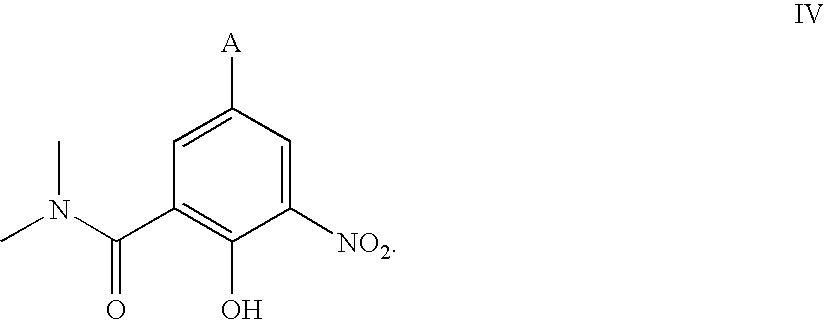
C1(C(N(C)C)=O)=C(O)C([NO2])=CC([A])=C1
